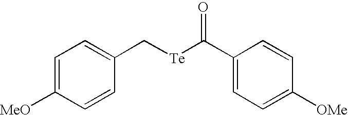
C1=C([MeO])C=CC(C[Te]C(C2=CC=C([OMe])C=C2)=O)=C1
